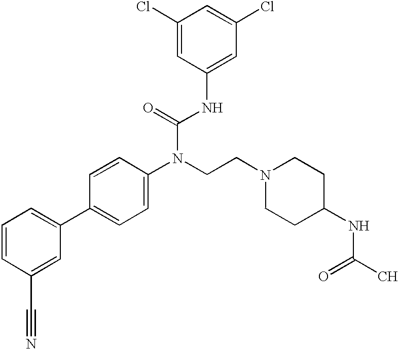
C1=CC(C#N)=CC(C2=CC=C(N(CCN3CCC(NC(C)=O)CC3)C(=O)NC3=CC(Cl)=CC(Cl)=C3)C=C2)=C1
